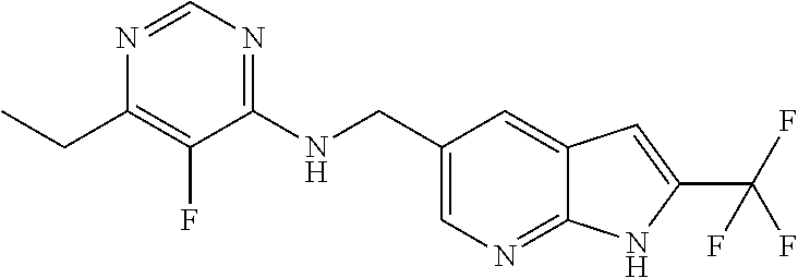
C1(CNC2=NC=NC(CC)=C2F)=CN=C2C(=C1)C=C(C(F)(F)F)N2
